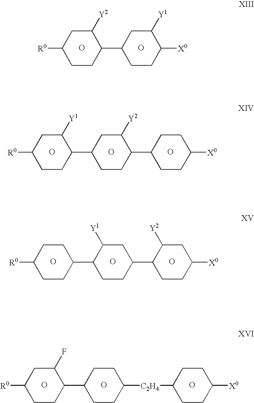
O.O.C1CC(C2CCC([X0])C([Y1])C2)C([Y2])CC1[R0].O.O.C1CC(C2CCC(C3CCC([X0])CC3)C([Y2])C2)C([Y1])CC1[R0].O.O.O.C1CC(C2CCC(C3CCC([X0])CC3[Y2])CC2[Y1])CCC1[R0].O.O.O.C1CC(C2CCC([C2H4]C3CCC([X0])CC3)CC2)C(F)CC1[R0].O
